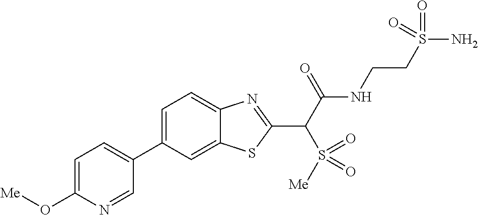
C1=C(O[Me])N=CC(C2=CC=C3C(=C2)SC(C(C(NCCS(N)(=O)=O)=O)S([Me])(=O)=O)=N3)=C1
